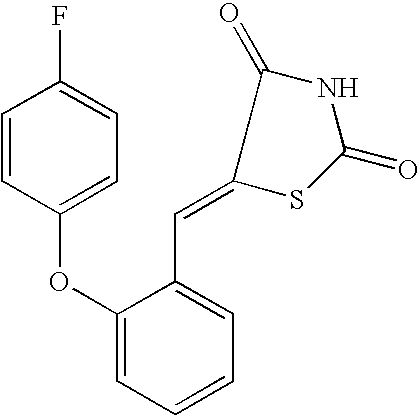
C1=CC(OC2=CC=CC=C2C=C2SC(=O)NC2=O)=CC=C1F
